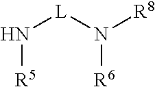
N([R5])[L]N([R6])[R8]
